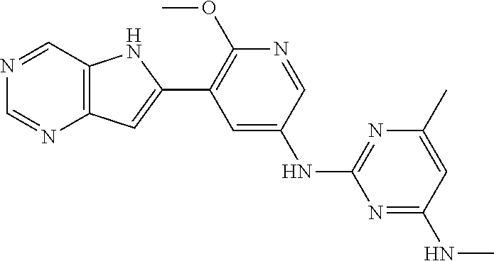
C1=NC(OC)=C(C2=CC3=C(N2)C=NC=N3)C=C1NC1=NC(C)=CC(NC)=N1
